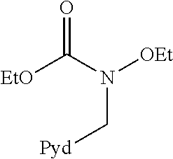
C(N(C([EtO])=O)[OEt])[Pyd]
